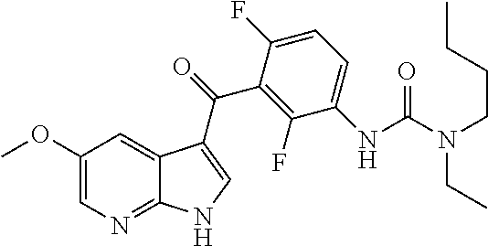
C1(F)=C(C(=O)C2=CNC3=NC=C(OC)C=C32)C(F)=CC=C1NC(N(CCCC)CC)=O
